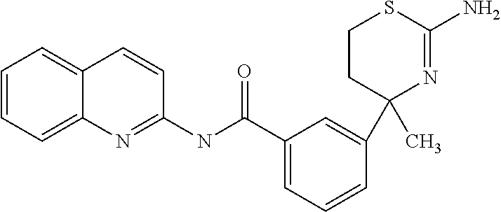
N(C(C1=CC=CC(C2(C)N=C(N)SCC2)=C1)=O)C1=NC2=CC=CC=C2C=C1
